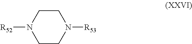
C1CN([R52])CCN1[R53]
